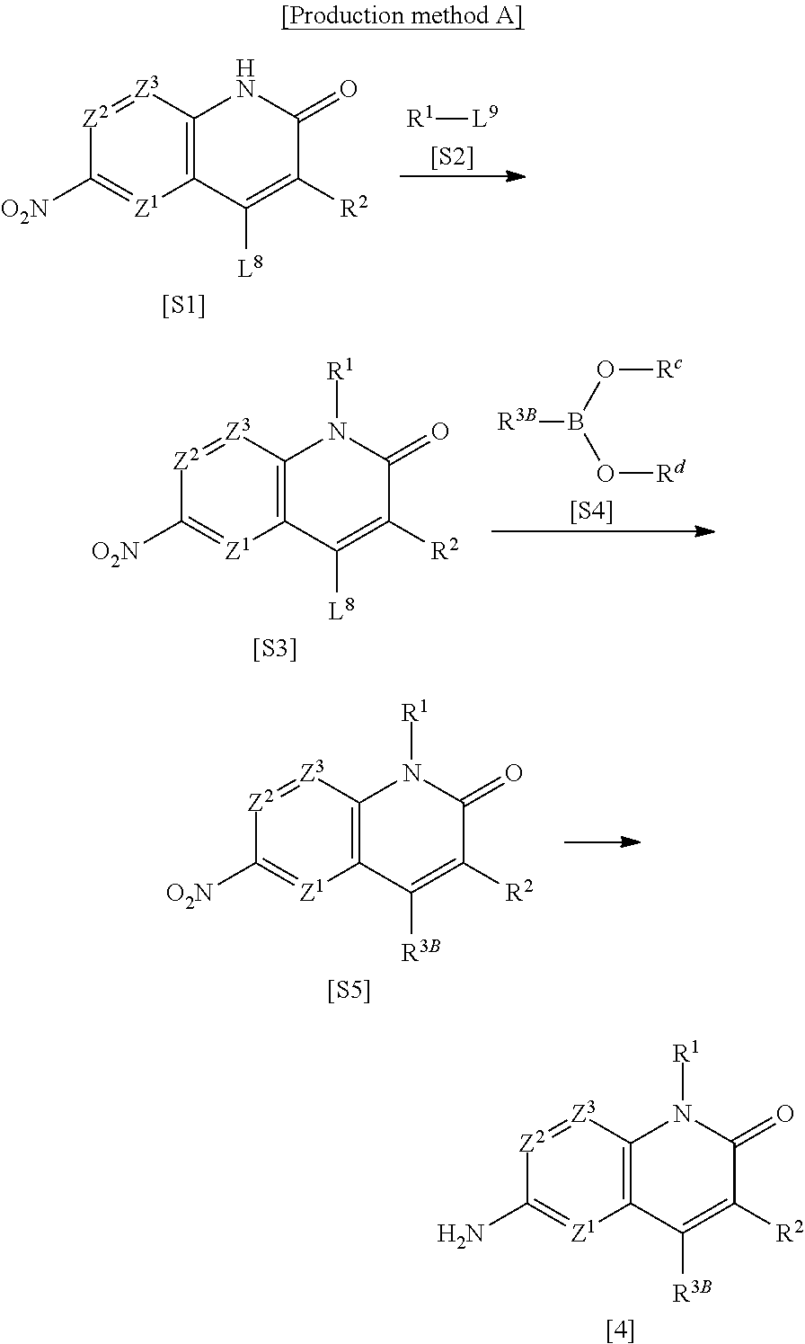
[Z3]1=[Z2]C(N)=[Z1]C2=C1N([R1])C(=O)C([R2])=C2[R3B].[[4]].[Z3]1=[Z2]C([O2N])=[Z1]C2=C1NC(=O)C([R2])=C2[L8].[[S1]].[R1][L9].[[S2]].[Z3]1=[Z2]C([O2N])=[Z1]C2=C1N([R1])C(=O)C([R2])=C2[L8].[[S3]].[[S4]].[R3B]B(O[Rd])O[Rc].[Z3]1=[Z2]C([O2N])=[Z1]C2=C1N([R1])C(=O)C([R2])=C2[R3B].[[S5]]
